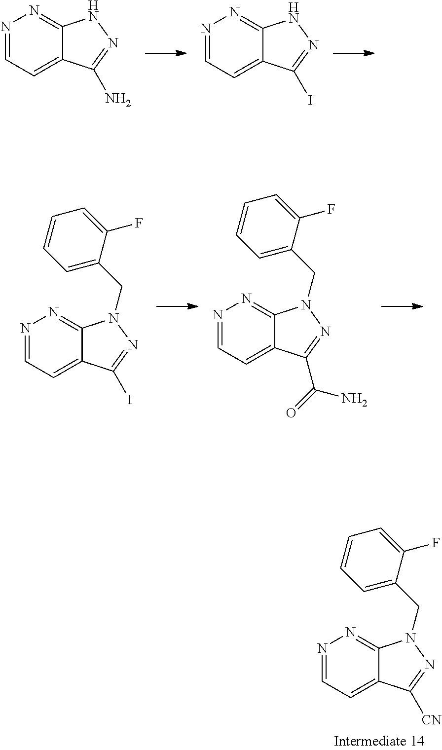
C12=NN=CC=C1C(N)=NN2.C12=NN=CC=C1C(I)=NN2.C12=NN=CC=C1C(I)=NN2CC1=CC=CC=C1F.C12=NN=CC=C1C(C(=O)N)=NN2CC1=CC=CC=C1F.C12=NN=CC=C1C([CN])=NN2CC1=CC=CC=C1F
